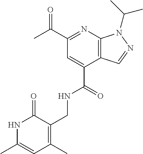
N1=C(C(C)=O)C=C(C(=O)NCC2=C(C)C=C(C)NC2=O)C2=C1N(C(C)C)N=C2
